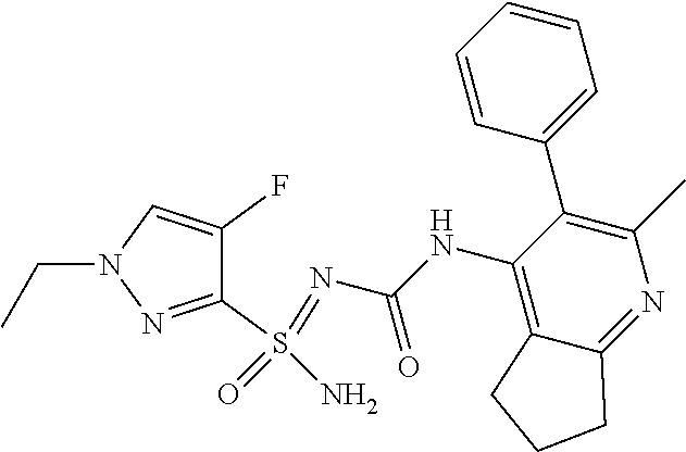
C1(S(=O)(=NC(NC2=C3C(=NC(C)=C2C2=CC=CC=C2)CCC3)=O)N)=NN(CC)C=C1F
